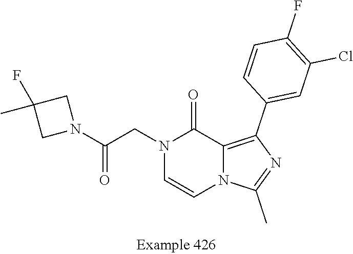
N1(CC(N2CC(F)(C)C2)=O)C=CN2C(=C(C3=CC(Cl)=C(F)C=C3)N=C2C)C1=O
